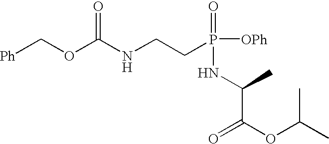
[Ph]COC(NCCP([OPh])(=O)NC(C)C(OC(C)C)=O)=O
